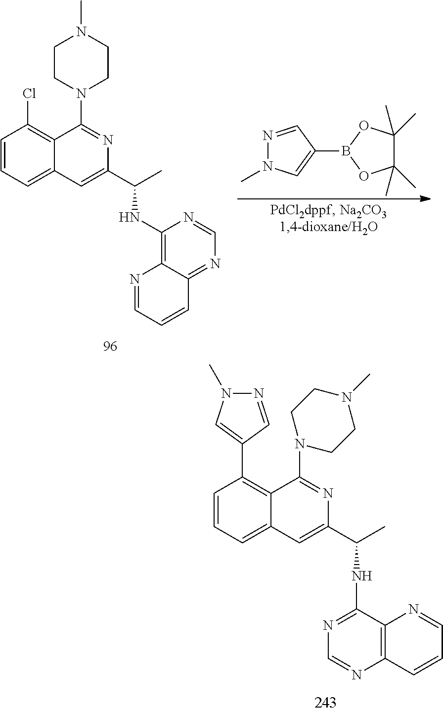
C1=CC=C2C(=C1Cl)C(N1CCN(C)CC1)=NC(C(C)NC1=C3C(=NC=N1)C=CC=N3)=C2.N1=CC(B2OC(C)(C)C(C)(C)O2)=CN1C.C1=CC=C2C(=C1C1=CN(C)N=C1)C(N1CCN(C)CC1)=NC(C(C)NC1=NC=NC3=C1N=CC=C3)=C2
